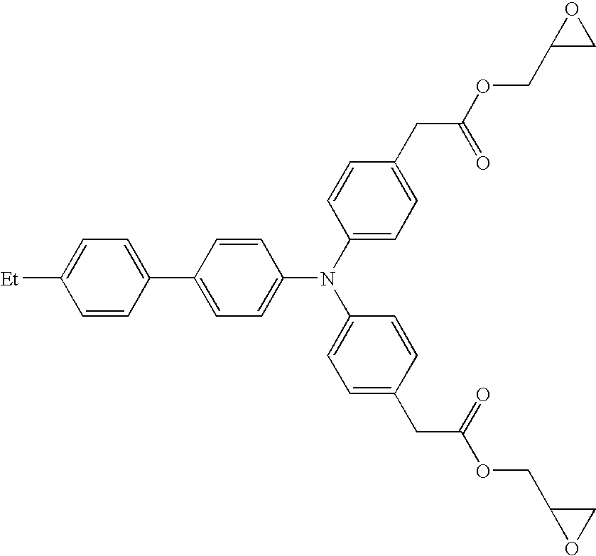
C1=CC(C2=CC=C(N(C3=CC=C(CC(OCC4CO4)=O)C=C3)C3=CC=C(CC(OCC4OC4)=O)C=C3)C=C2)=CC=C1[Et]
